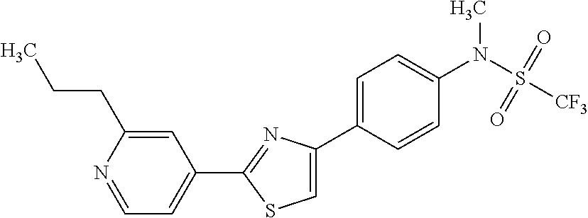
C1(C2=NC(C3=CC=C(N(S([CF3])(=O)=O)C)C=C3)=CS2)=CC=NC(CCC)=C1
